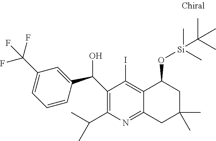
N1=C2C(=C(I)C(C(C3=CC(C(F)(F)F)=CC=C3)O)=C1C(C)C)C(O[Si](C(C)(C)C)(C)C)CC(C)(C)C2
